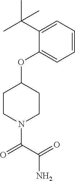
C1(OC2CCN(C(C(=O)N)=O)CC2)=CC=CC=C1C(C)(C)C
